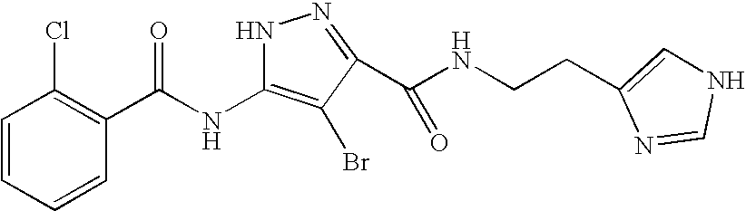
C1=CC=CC(C(NC2=C(Br)C(C(=O)NCCC3=CNC=N3)=NN2)=O)=C1Cl
